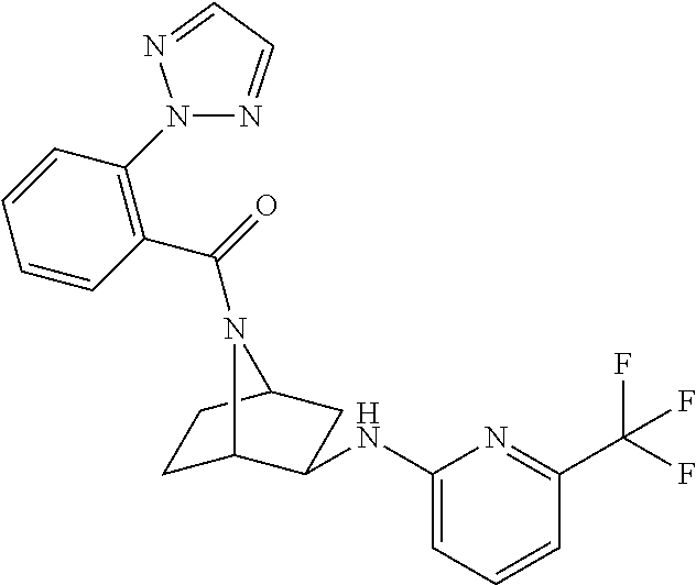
C1C2C(NC3=CC=CC(C(F)(F)F)=N3)CC(C1)N2C(=O)C1=C(N2N=CC=N2)C=CC=C1
